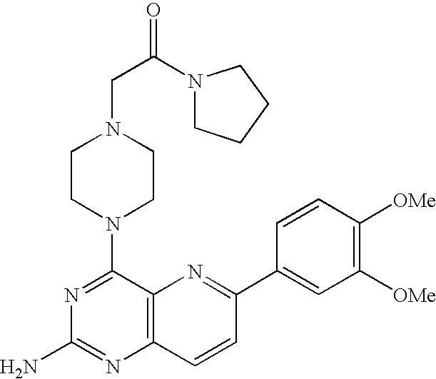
C1(N2CCN(CC(N3CCCC3)=O)CC2)=NC(N)=NC2=C1N=C(C1=CC([OMe])=C([OMe])C=C1)C=C2
